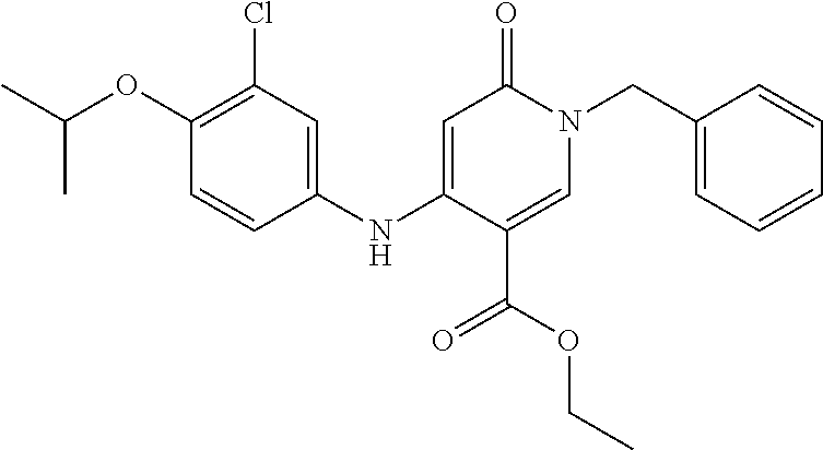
C1(OC(C)C)=C(Cl)C=C(NC2=CC(=O)N(CC3=CC=CC=C3)C=C2C(OCC)=O)C=C1
